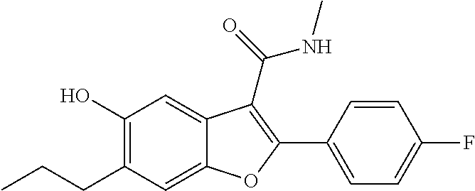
C1(O)=C(CCC)C=C2C(=C1)C(C(=O)NC)=C(C1=CC=C(F)C=C1)O2
